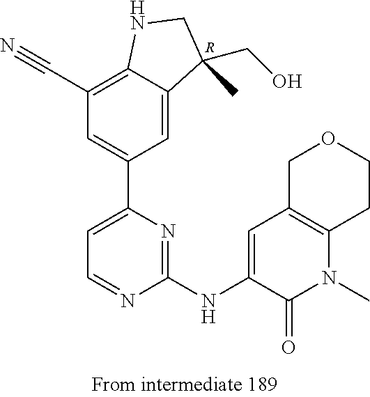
[R].C12=C(C#N)C=C(C3=CC=NC(NC4=CC5=C(N(C)C4=O)CCOC5)=N3)C=C1C(CO)(C)CN2
